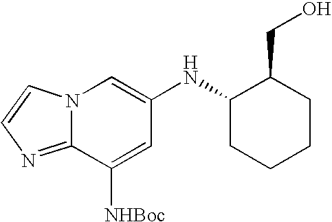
N12C(=NC=C1)C([NHBoc])=CC(NC1CCCCC1CO)=C2
